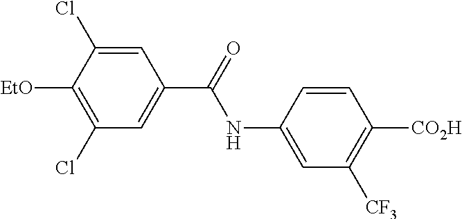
C1=C(NC(=O)C2=CC(Cl)=C([EtO])C(Cl)=C2)C=CC([CO2H])=C1[CF3]
